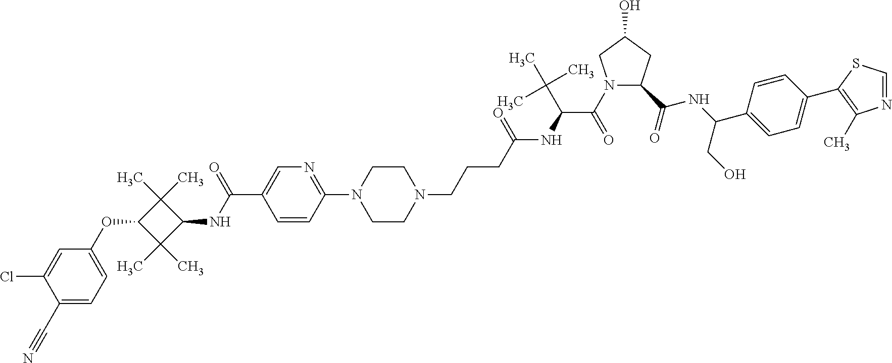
O(C1C(C)(C)C(NC(C2=CN=C(N3CCN(CCCC(NC(C(=O)N4C(C(=O)NC(C5=CC=C(C6=C(C)N=CS6)C=C5)CO)CC(O)C4)C(C)(C)C)=O)CC3)C=C2)=O)C1(C)C)C1=CC=C(C#N)C(Cl)=C1
